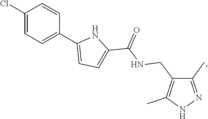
C1(Cl)=CC=C(C2=CC=C(C(=O)NCC3=C(C)NN=C3C)N2)C=C1
